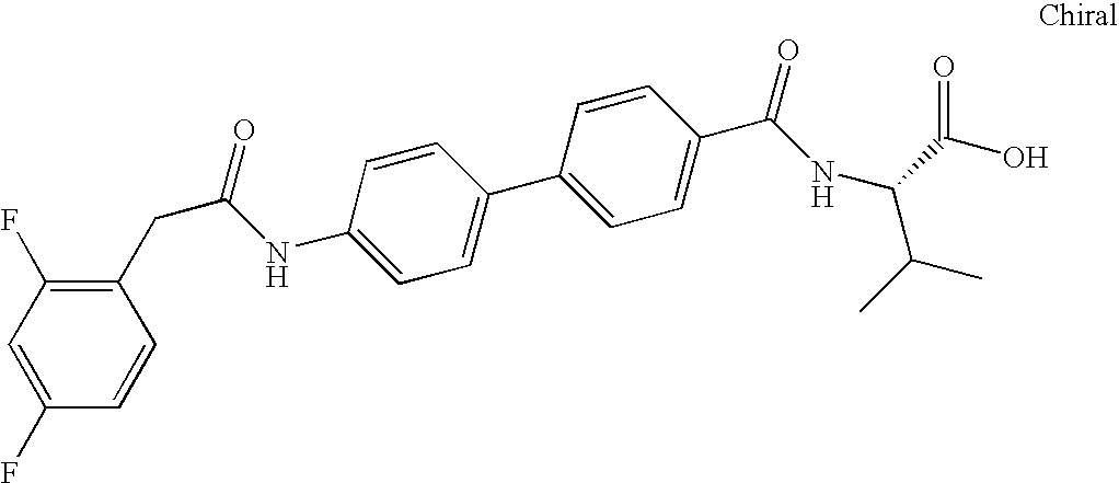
C1(NC(CC2=C(F)C=C(F)C=C2)=O)=CC=C(C2=CC=C(C(NC(C(O)=O)C(C)C)=O)C=C2)C=C1
